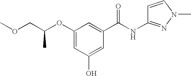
C1(OC(COC)C)=CC(O)=CC(C(NC2=NN(C)C=C2)=O)=C1
